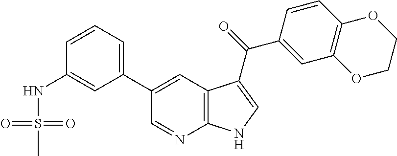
C12=C(C=C(C3=CC=CC(NS(C)(=O)=O)=C3)C=N1)C(C(=O)C1=CC3=C(C=C1)OCCO3)=CN2
